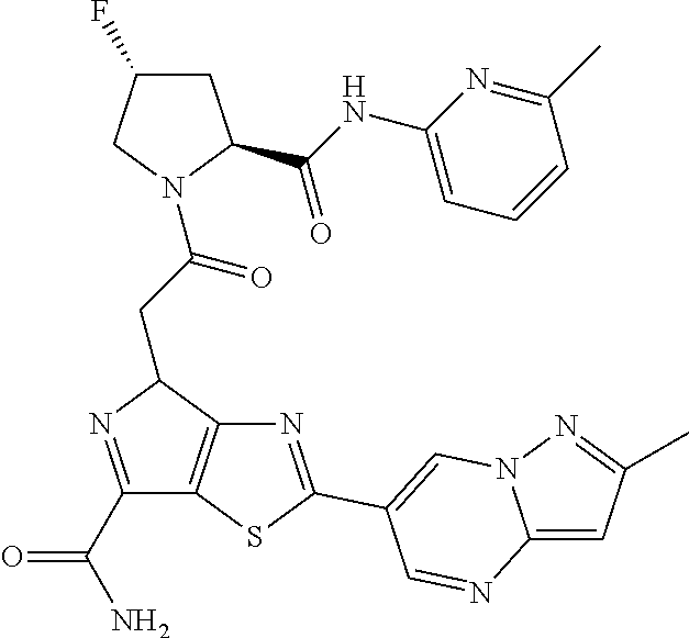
C1C(F)CN(C(CC2N=C(C(=O)N)C3=C2N=C(C2=CN4C(=CC(C)=N4)N=C2)S3)=O)C1C(NC1=CC=CC(C)=N1)=O
